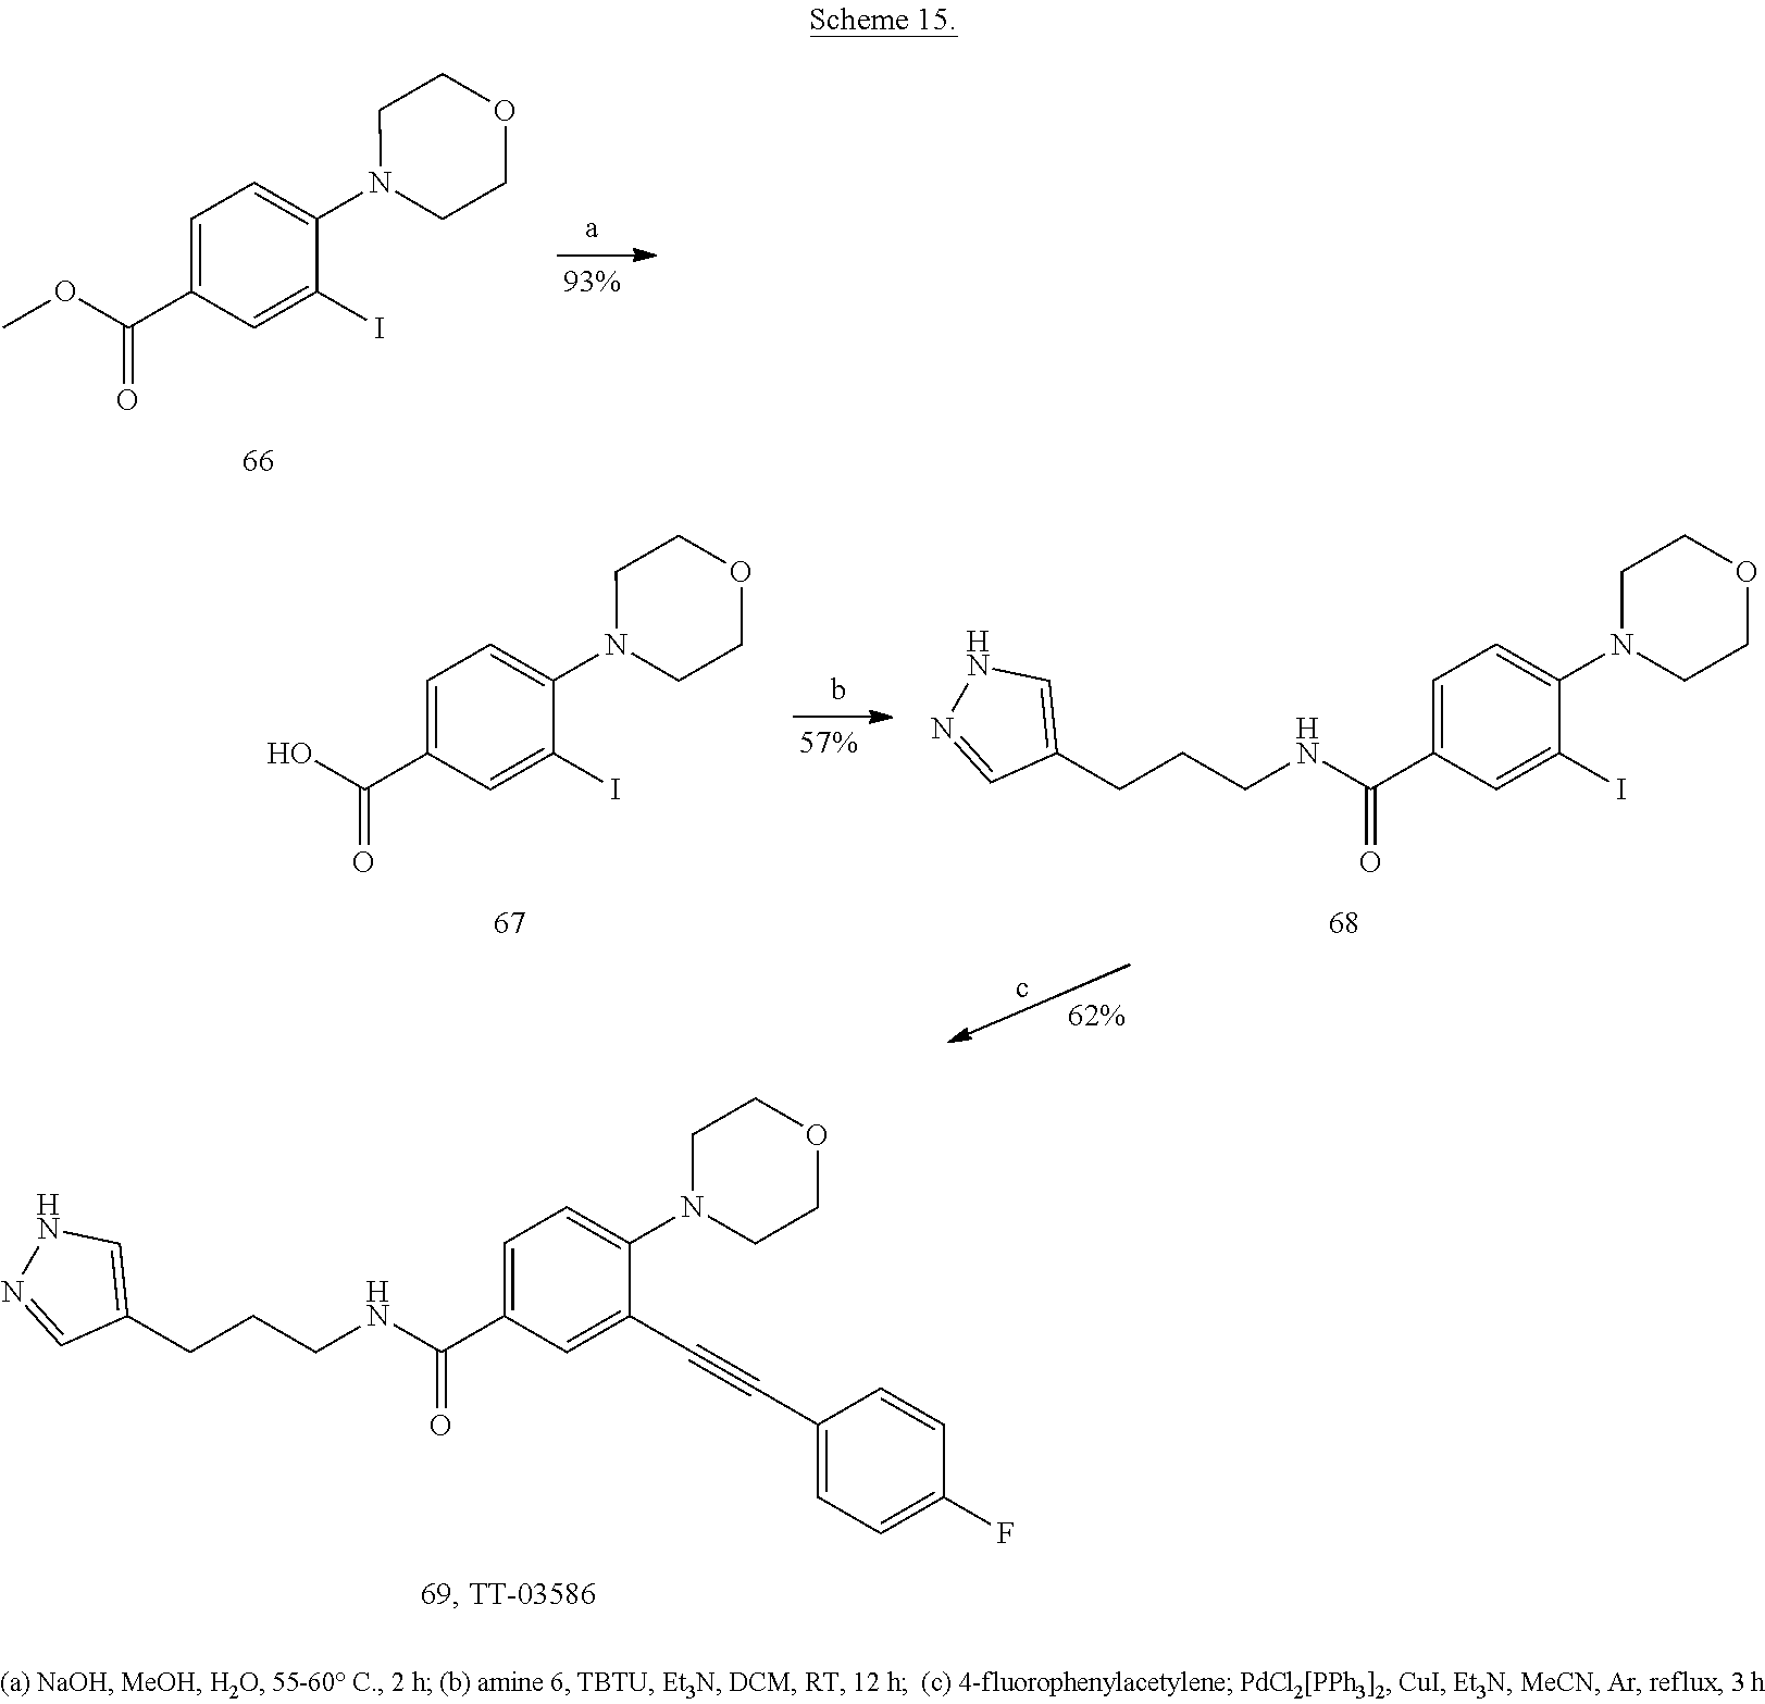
N(C(C1=CC=C(N2CCOCC2)C(C#CC2=CC=C(F)C=C2)=C1)=O)CCCC1=CNN=C1.COC(C1=CC=C(N2CCOCC2)C(I)=C1)=O.N(C(C1=CC=C(N2CCOCC2)C(I)=C1)=O)CCCC1=CNN=C1.OC(C1=CC=C(N2CCOCC2)C(I)=C1)=O.b
